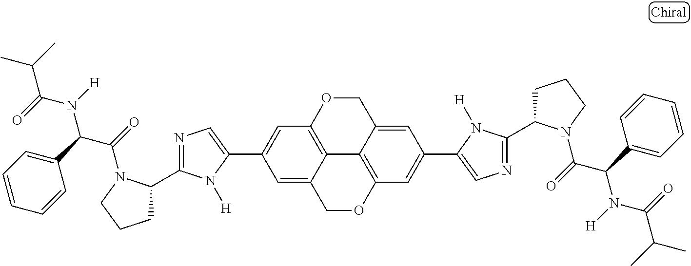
C1=C2C3=C(C=C1C1=CN=C(C4CCCN4C(=O)C(C4=CC=CC=C4)N([H])C(=O)C(C)C)N1[H])OCC1=CC(C4=CN=C(C5CCCN5C(=O)C(C5=CC=CC=C5)N([H])C(=O)C(C)C)N4[H])=CC(=C31)OC2
